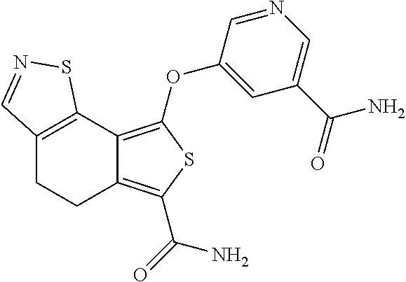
C12=C(C3=C(OC4=CC(C(=O)N)=CN=C4)SC(C(=O)N)=C3CC1)SN=C2
